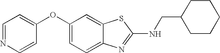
C1=NC=CC(OC2=CC=C3C(=C2)SC(NCC2CCCCC2)=N3)=C1
